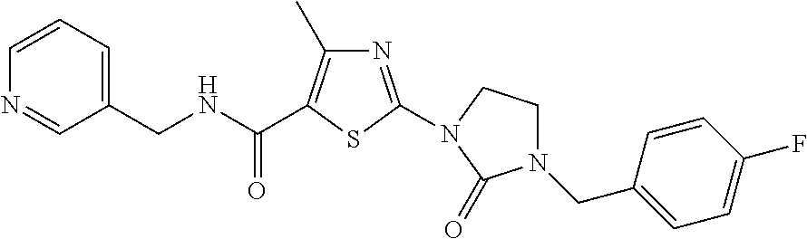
C1(CN2CCN(C3=NC(C)=C(C(NCC4=CC=CN=C4)=O)S3)C2=O)=CC=C(F)C=C1
